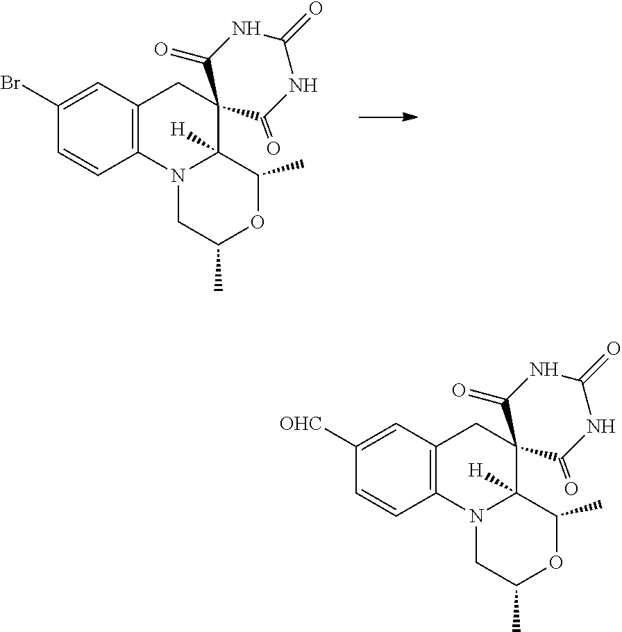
C12=C(C=C(Br)C=C1)CC1(C3([H])N2CC(C)OC3C)C(=O)NC(=O)NC1=O.C12=C(C=C([OHC])C=C1)CC1(C3([H])N2CC(C)OC3C)C(=O)NC(=O)NC1=O
